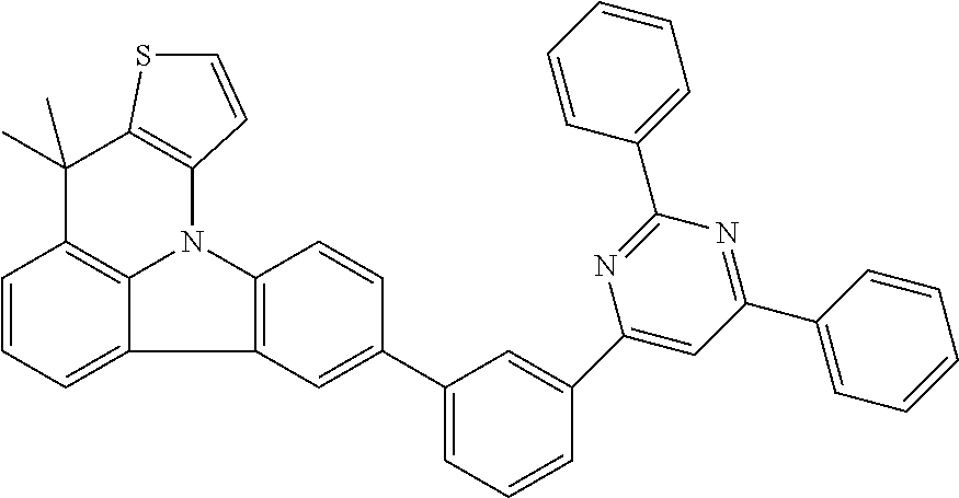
C1=CC=C2C3=C1C(C)(C)C1=C(N3C3=C2C=C(C2=CC=CC(C4=CC(C5=CC=CC=C5)=NC(C5=CC=CC=C5)=N4)=C2)C=C3)C=CS1
